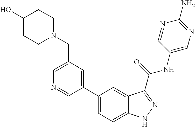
C1(CN2CCC(O)CC2)=CN=CC(C2=CC=C3C(=C2)C(C(NC2=CN=C(N)N=C2)=O)=NN3)=C1
